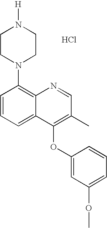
C1(OC2=C(C)C=NC3=C(N4CCN([H])CC4)C=CC=C23)=CC(OC)=CC=C1.[ HCl]
